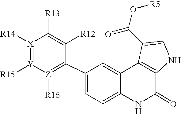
C1(C2=[Z]([R16])[Y]([R15])=[X]([R14])C([R13])=C2[R12])=CC=C2C(=C1)C1=C(C(=O)N2)NC=C1C(O[R5])=O
